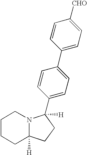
C1(C2([H])N3C([H])(CCCC3)CC2)=CC=C(C2=CC=C([CHO])C=C2)C=C1
